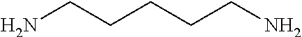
NCCCCCN
